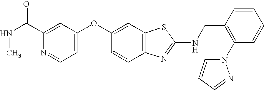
C1(C(NC)=O)=CC(OC2=CC3=C(C=C2)N=C(NCC2=C(N4C=CC=N4)C=CC=C2)S3)=CC=N1
